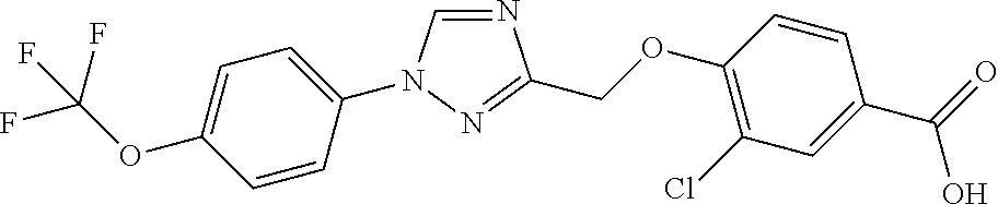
N1=CN(C2=CC=C(OC(F)(F)F)C=C2)N=C1COC1=C(Cl)C=C(C(=O)O)C=C1
